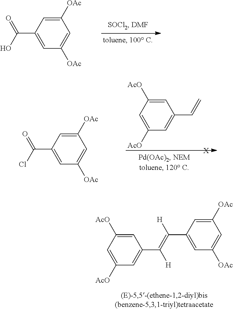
C1([OAc])=CC(C(=O)O)=CC([OAc])=C1.C1([OAc])=CC(C(=O)Cl)=CC([OAc])=C1.C1=C([AcO])C=C([AcO])C=C1C=C.[X].C1([OAc])=CC(C([H])=C([H])C2=CC([AcO])=CC([AcO])=C2)=CC([OAc])=C1
